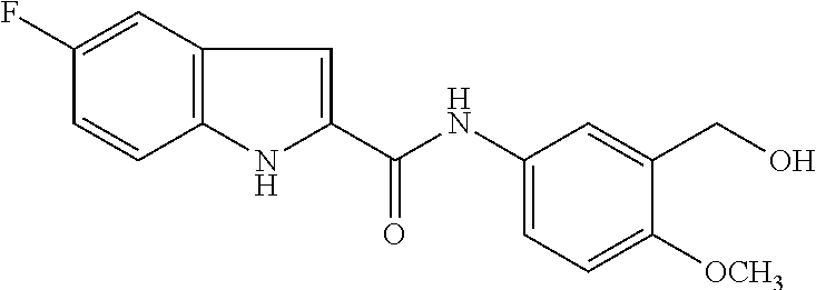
C1(F)=CC2=C(C=C1)NC(C(NC1=CC=C([OCH3])C(CO)=C1)=O)=C2
